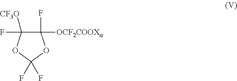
C1([OCF2COOXa])(F)C(F)([CF3O])OC(F)(F)O1
